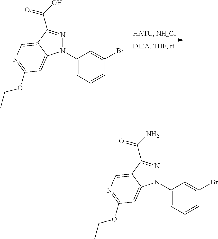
N1(C2=CC=CC(Br)=C2)N=C(C(O)=O)C2=CN=C(OCC)C=C12.N1(C2=CC=CC(Br)=C2)N=C(C(N)=O)C2=CN=C(OCC)C=C12
